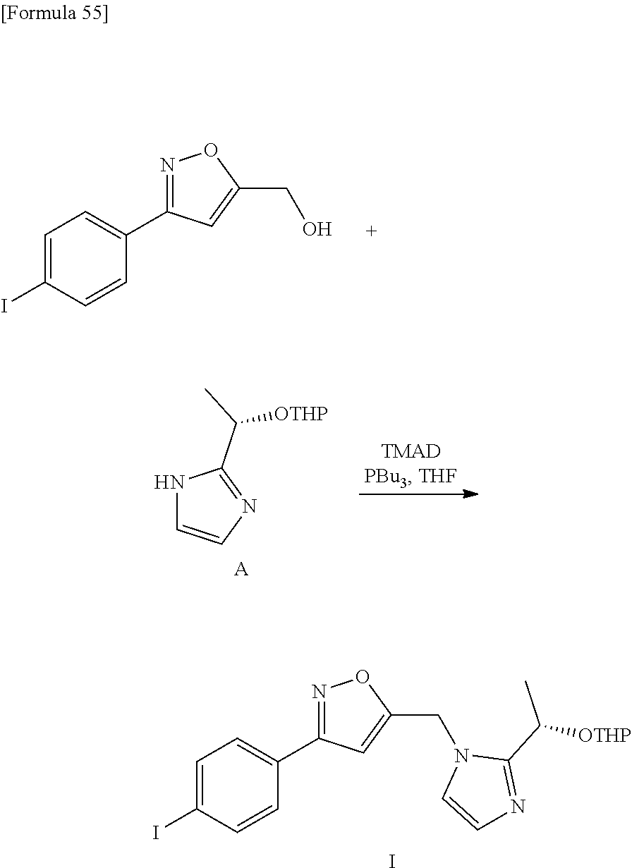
C1=C(I)C=CC(C2=NOC(CO)=C2)=C1.N1C=CN=C1C(C)[OTHP].[A].C1=C(I)C=CC(C2=NOC(CN3C=CN=C3C(C)[OTHP])=C2)=C1.I
